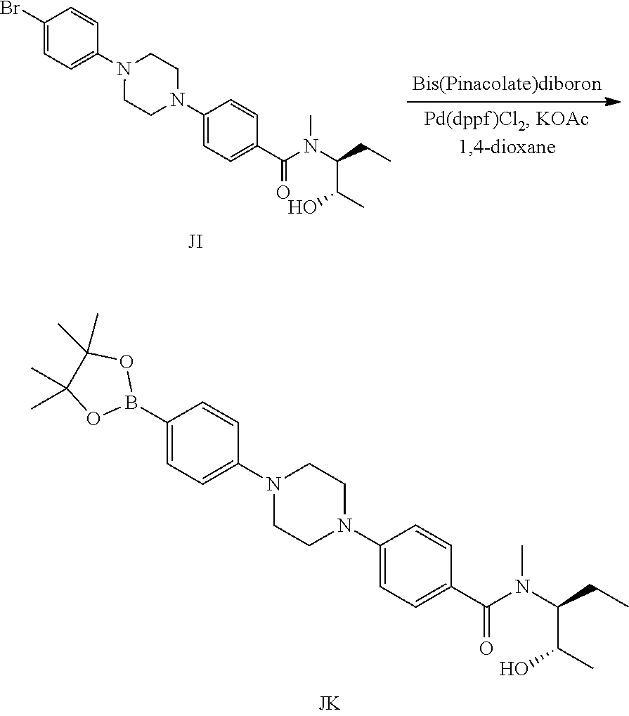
C1(B2OC(C)(C)C(C)(C)O2)=CC=C(N2CCN(C3=CC=C(C(N(C(CC)C(O)C)C)=O)C=C3)CC2)C=C1.C1(Br)=CC=C(N2CCN(C3=CC=C(C(N(C(CC)C(O)C)C)=O)C=C3)CC2)C=C1
